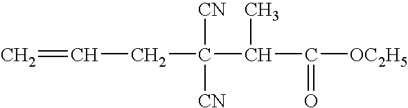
C=CCC([CN])([CN])C(C(=O)[OC2H5])C
